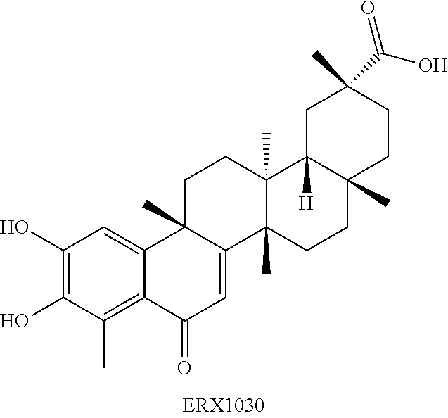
C1(O)=C(O)C(C)=C2C(=C1)C1(C)C(=CC2=O)C2(C)C(C)(CC1)C1([H])C(C)(CC2)CCC(C)(C(O)=O)C1
